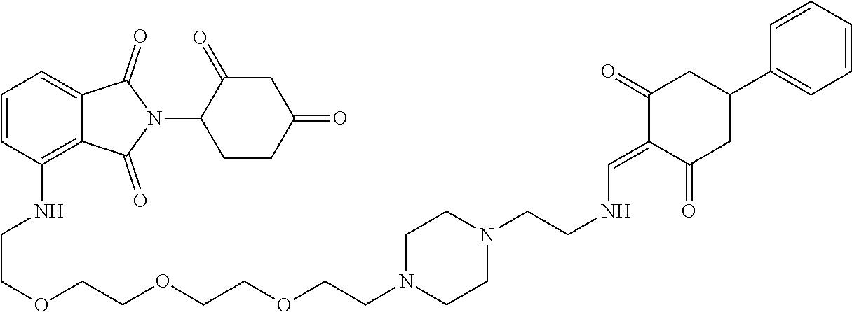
N(C1=C2C(=CC=C1)C(=O)N(C1CCC(=O)CC1=O)C2=O)CCOCCOCCOCCN1CCN(CCNC=C2C(=O)CC(C3=CC=CC=C3)CC2=O)CC1
